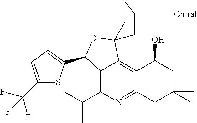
C12=C(C(C)C)N=C3C(=C1C1(OC2C2=CC=C(C(F)(F)F)S2)CCCC1)C(O)CC(C)(C)C3
